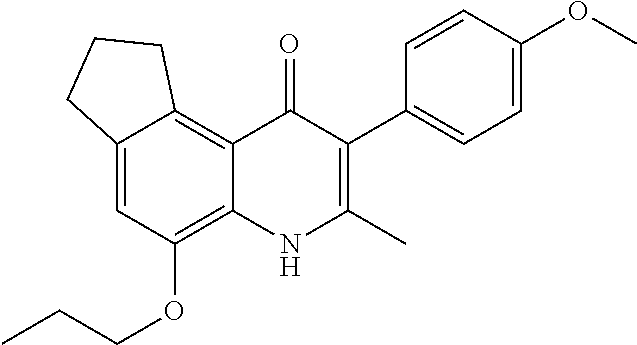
C12=C3C(=CC(OCCC)=C1NC(C)=C(C1=CC=C(OC)C=C1)C2=O)CCC3
